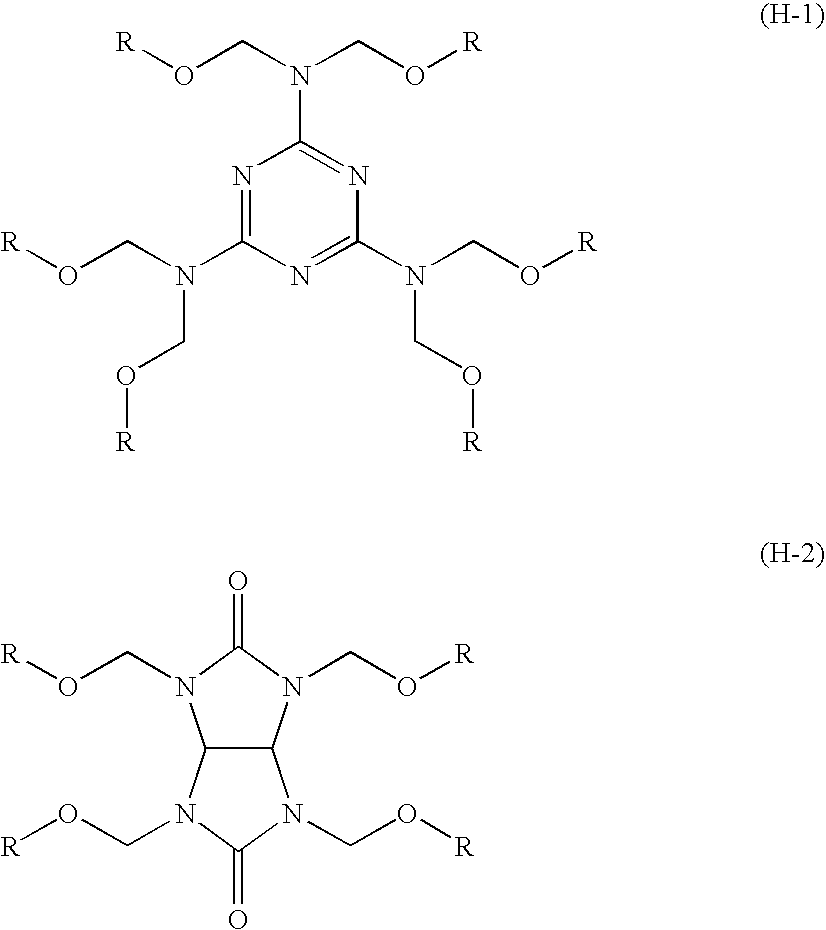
[R]OCN(CO[R])C1=NC(N(CO[R])CO[R])=NC(N(CO[R])CO[R])=N1.C1(=O)N(CO[R])C2C(N1CO[R])N(CO[R])C(=O)N2CO[R]
